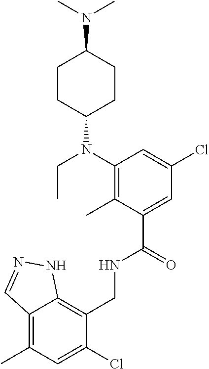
C1(CNC(C2=CC(Cl)=CC(N(C3CCC(N(C)C)CC3)CC)=C2C)=O)=C2C(=C(C)C=C1Cl)C=NN2
